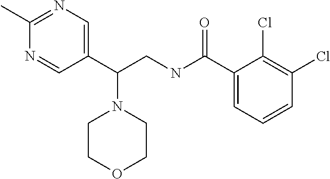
C1(C(CNC(C2=CC=CC(Cl)=C2Cl)=O)N2CCOCC2)=CN=C(C)N=C1
